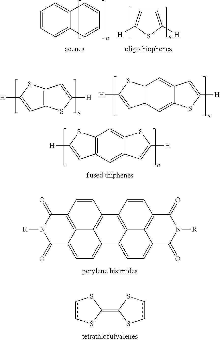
C12=C(C=C3C(=C1)SC([H])=C3)C=C([H])S2.C1=CC2=C3C4=C1C1=C5C(=CC=C6C5=C(C=C1)C(=O)N([R])C6=O)C4=CC=C3C(=O)N([R])C2=O.c1cSC(=C2SccS2)S1.C1=CC=C2C(=C1)C=CC=C2.C1=C([H])SC([H])=C1.C12=C(SC([H])=C1)C=C([H])S2.C12=C(C=C3C(=C1)C=C([H])S3)C=C([H])S2
